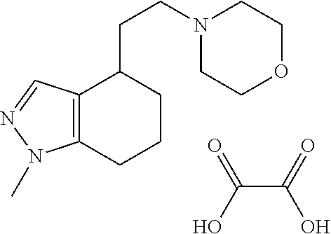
C12=C(CCCC1CCN1CCOCC1)N(C)N=C2.C(C(O)=O)(=O)O
